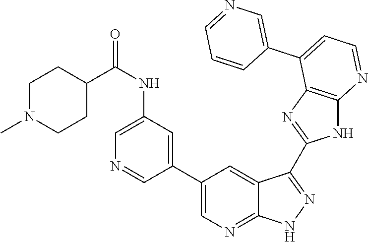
C1(NC(C2CCN(C)CC2)=O)=CN=CC(C2=CN=C3C(=C2)C(C2=NC4=C(N2)N=CC=C4C2=CN=CC=C2)=NN3)=C1
